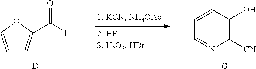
C1([CN])=C(O)C=CC=N1.[G].C1=COC(C([H])=O)=C1.[D]
